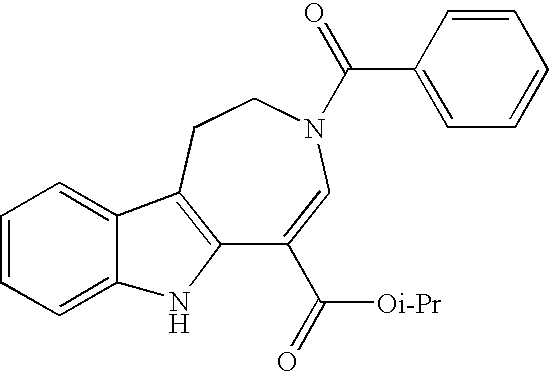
C12=C(CCN(C(=O)C3=CC=CC=C3)C=C1C([Oi-Pr])=O)C1=CC=CC=C1N2
